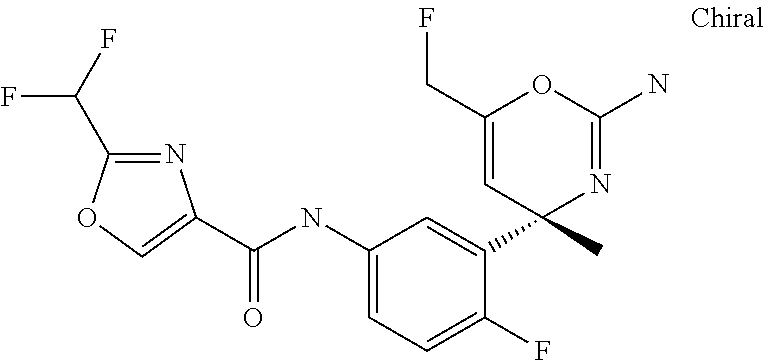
C(NC1=CC=C(F)C(C2(C)N=C(N)OC(CF)=C2)=C1)(=O)C1=COC(C(F)F)=N1
